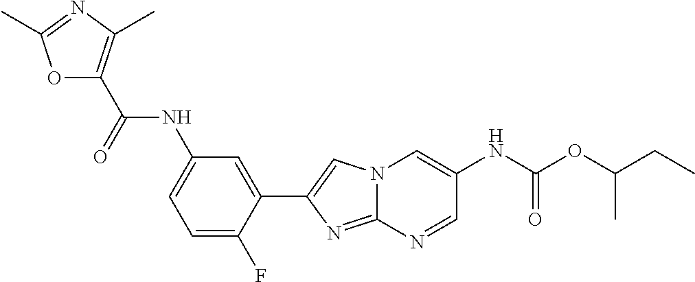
O1C(C(=O)NC2=CC=C(F)C(C3=CN4C(=N3)N=CC(NC(OC(CC)C)=O)=C4)=C2)=C(C)N=C1C
